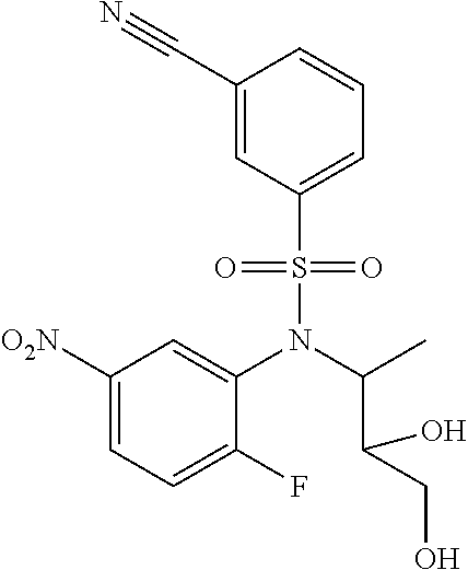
[O2N]C1=CC=C(F)C(N(C(C(CO)O)C)S(C2=CC=CC(C#N)=C2)(=O)=O)=C1
